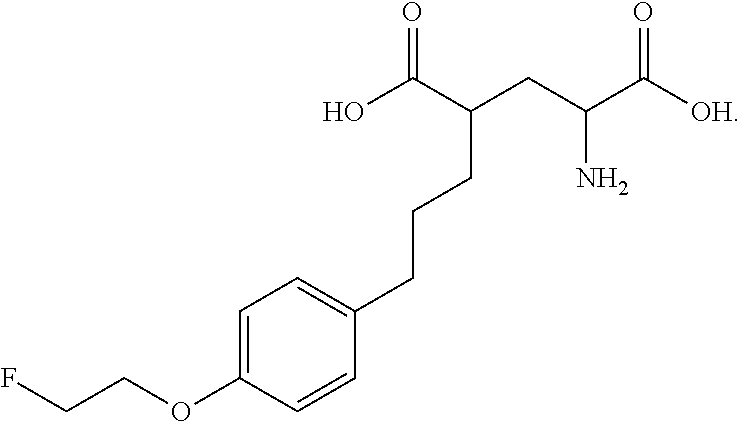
OC(C(CC(C([OH])=O)N)CCCC1=CC=C(OCCF)C=C1)=O
